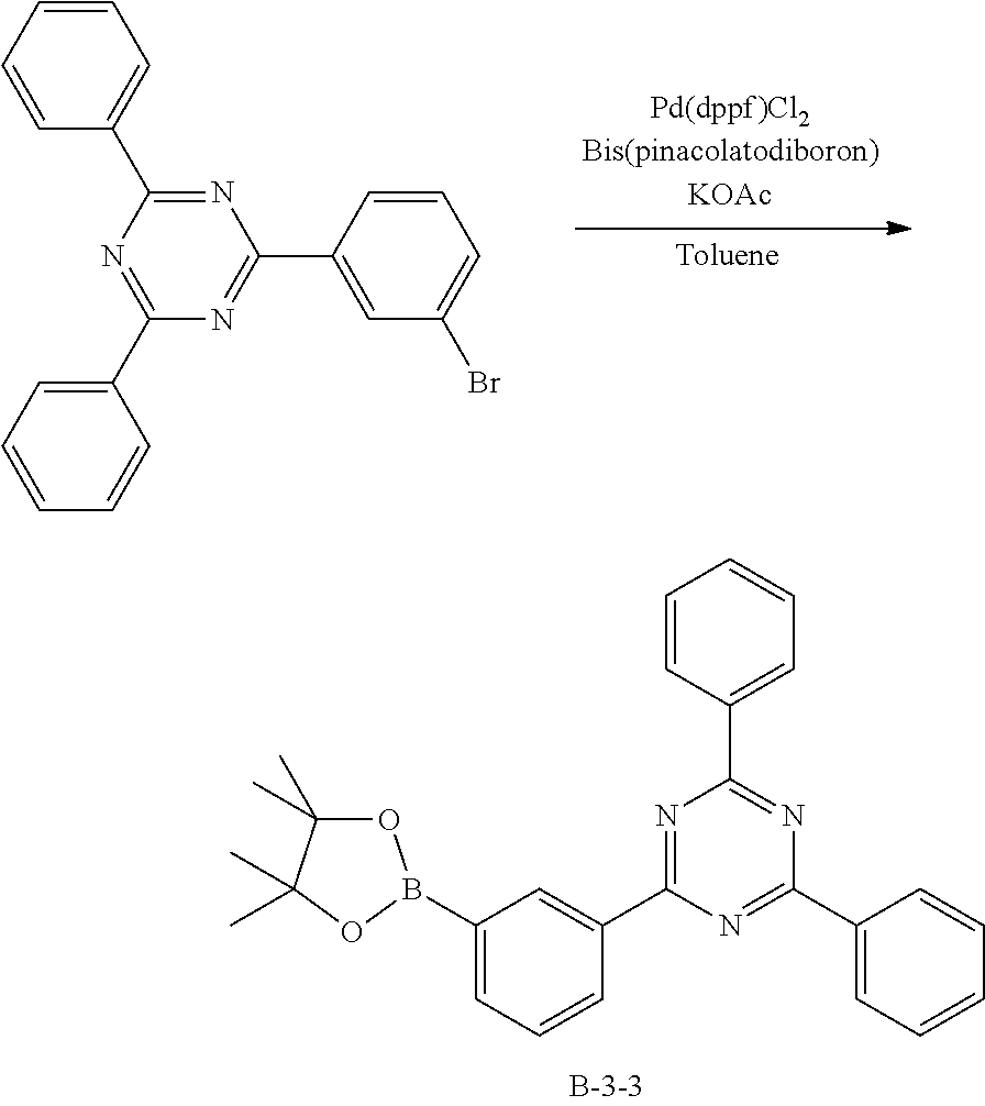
C1=CC=CC(C2=NC(C3=CC(Br)=CC=C3)=NC(C3=CC=CC=C3)=N2)=C1.N1=C(C2=CC(B3OC(C)(C)C(C)(C)O3)=CC=C2)N=C(C2=CC=CC=C2)N=C1C1=CC=CC=C1
